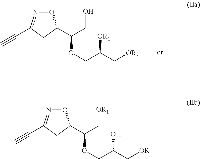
O1N=C(C#C)CC1C(CO)OCC([OR1])C[OR].O1N=C(C#C)CC1C(C[OR1])OCC(O)C[OR]
